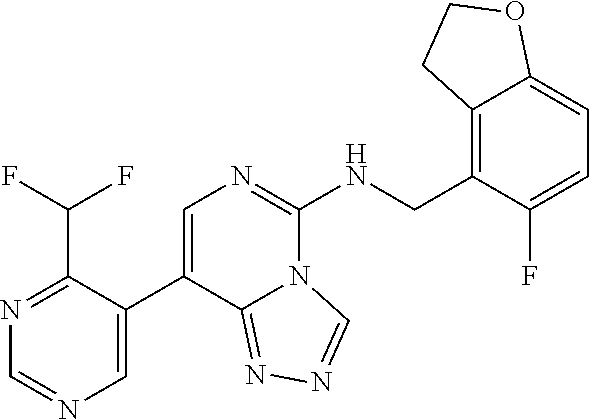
N1=C(C(F)F)C(C2=CN=C(NCC3=C4C(=CC=C3F)OCC4)N3C2=NN=C3)=CN=C1
